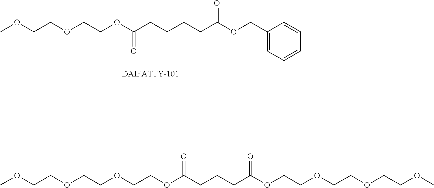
COCCOCCOC(CCCCC(OCC1=CC=CC=C1)=O)=O.COCCOCCOCCOC(CCCC(OCCOCCOCCOC)=O)=O
